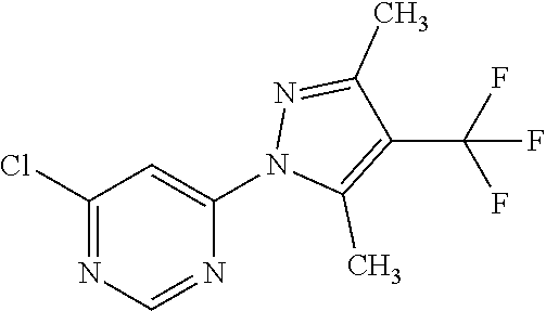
C1=C(N2C(C)=C(C(F)(F)F)C(C)=N2)N=CN=C1Cl
